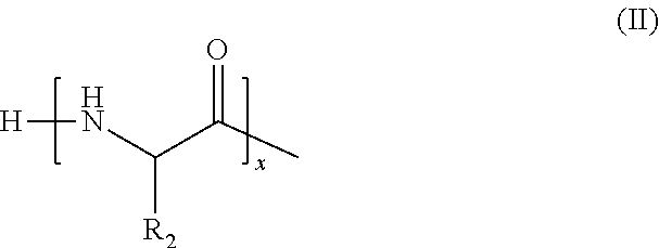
[H]NC(C(C)=O)[R2]
